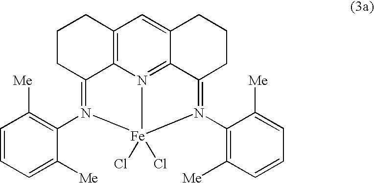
C12=C3N4=C5C(=C1)CCCC5=N(C1=C([Me])C=CC=C1[Me])[Fe]4(Cl)(Cl)N(C1=C([Me])C=CC=C1[Me])=C3CCC2
